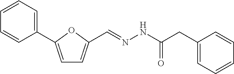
C(=NNC(CC1=CC=CC=C1)=O)C1=CC=C(C2=CC=CC=C2)O1
